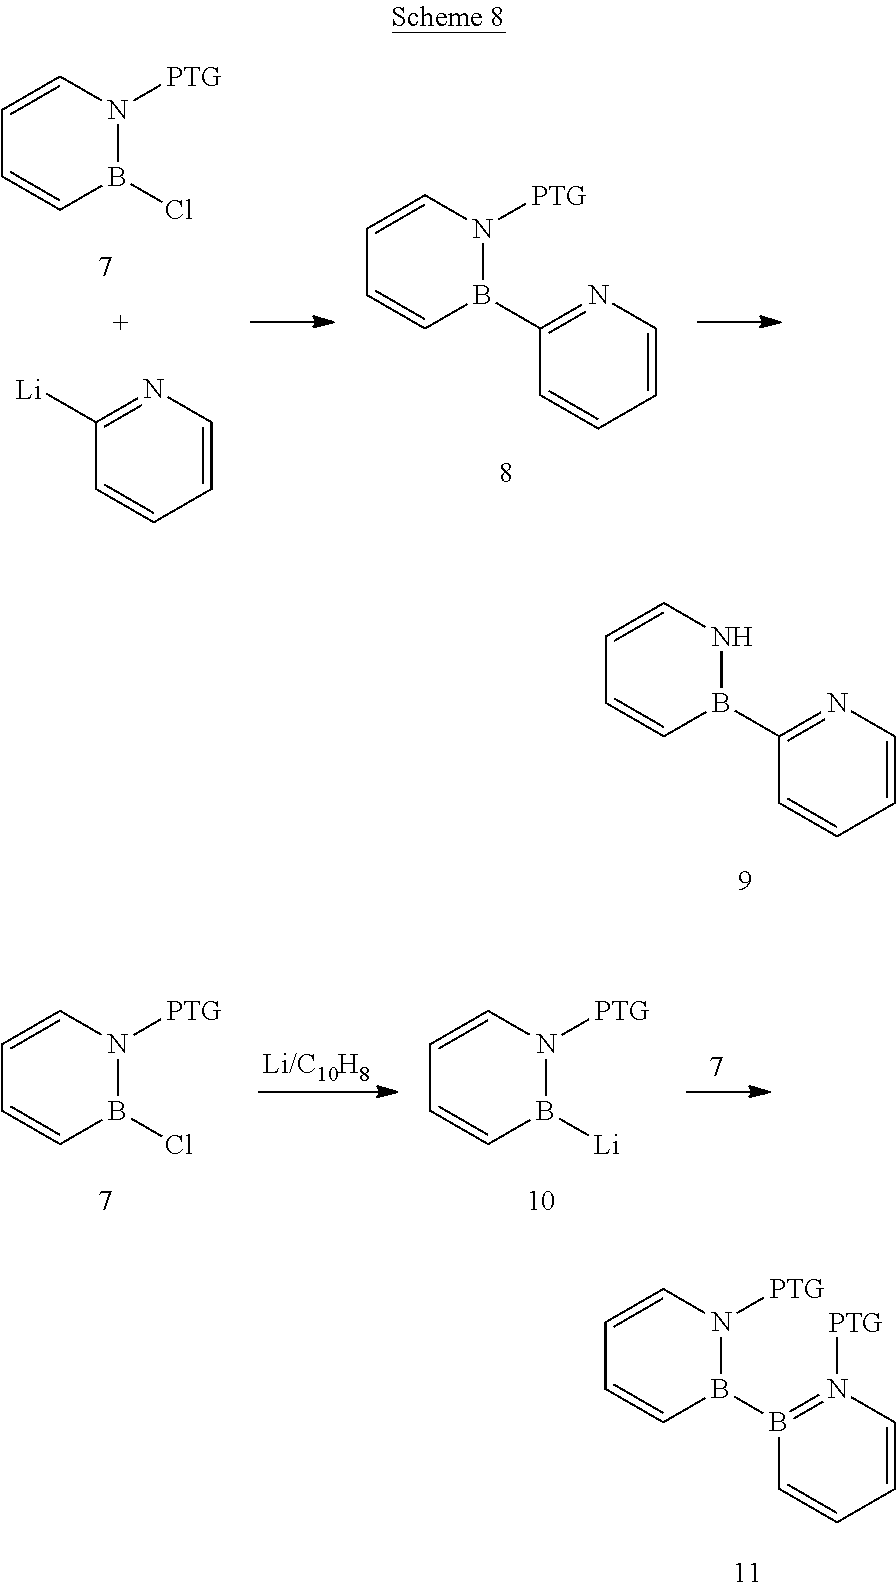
B1(Cl)N([PTG])C=CC=C1.C1=CN=C([Li])C=C1.C1=CN=C(B2N([PTG])C=CC=C2)C=C1.C1=CN=C(B2NC=CC=C2)C=C1.B1(Cl)N([PTG])C=CC=C1.B1([Li])N([PTG])C=CC=C1.B1(B2=N([PTG])C=CC=C2)N([PTG])C=CC=C1
